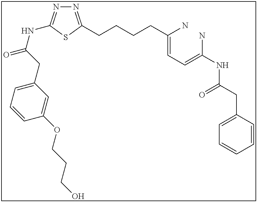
N1=C(CCCCC(=CC=C(N)NC(CC2=CC=CC=C2)=O)N)SC(NC(=O)CC2=CC=CC(OCCCO)=C2)=N1
